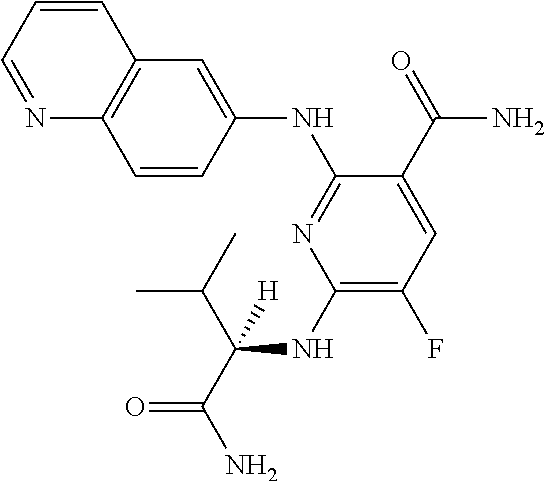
C1(NC(C(C)C)(C(=O)N)[H])=C(F)C=C(C(=O)N)C(NC2=CC3=C(C=C2)N=CC=C3)=N1
